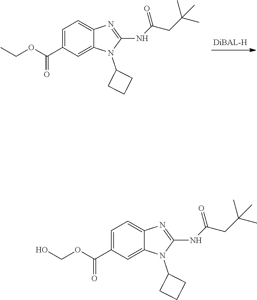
C1=C(C(OCC)=O)C=C2C(=C1)N=C(NC(CC(C)(C)C)=O)N2C1CCC1.C1=C(C(OCO)=O)C=C2C(=C1)N=C(NC(CC(C)(C)C)=O)N2C1CCC1
